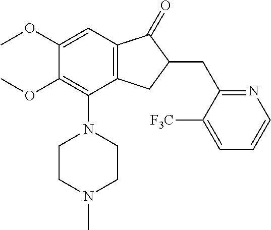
C1(OC)=CC2=C(C(N3CCN(C)CC3)=C1OC)CC(CC1=NC=CC=C1[F3C])C2=O
